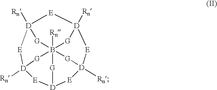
[Rn]B1234[G][D]5([Rn])[E][D]([Rn])([G]1)[E][D]([Rn])([G]2)[E][D]([Rn])([G]3)[E][D]([G]4)[E]5
